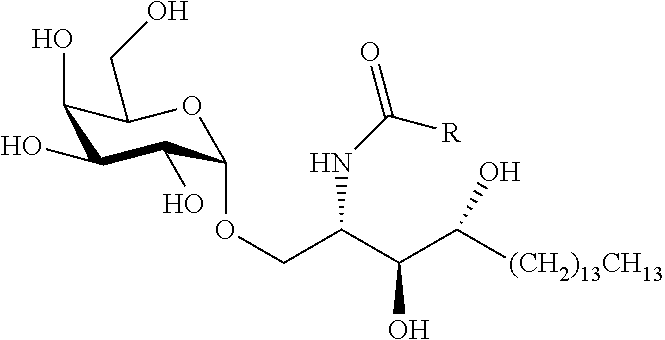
O(CC(C(C([(CH2)13CH13])O)O)NC([R])=O)C1C(O)C(O)C(O)C(CO)O1
